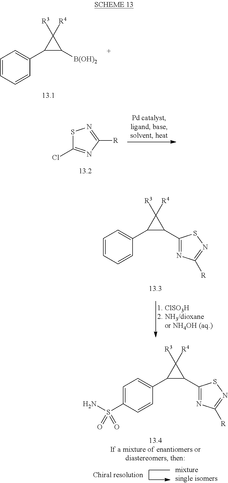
C1=CC(C2C(C3=NC([R])=NS3)C2([R3])[R4])=CC=C1S(N)(=O)=O.C1=CC(C2C([B(OH)2])C2([R3])[R4])=CC=C1.S1C(Cl)=NC([R])=N1.C1=CC(C2C(C3=NC([R])=NS3)C2([R3])[R4])=CC=C1
